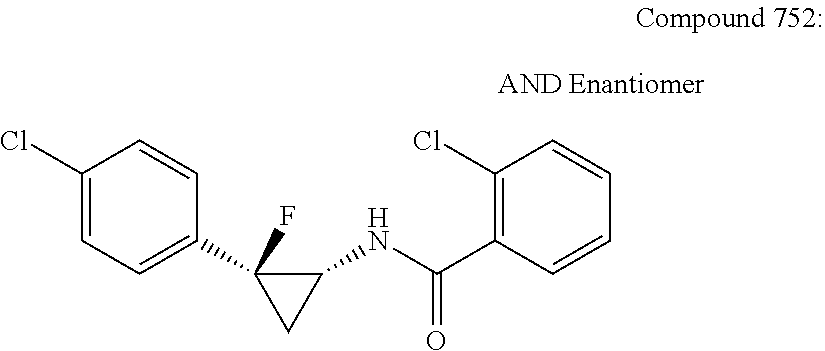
C1(Cl)=CC=C(C2(F)CC2NC(C2=C(Cl)C=CC=C2)=O)C=C1
